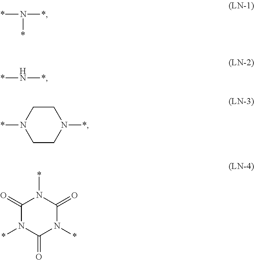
*N(*)*.*N*.C1CN(*)CCN1*.C1(=O)N(*)C(=O)N(*)C(=O)N1*
